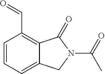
C1=CC=C2C(=C1C=O)C(=O)N(C(=O)C)C2
